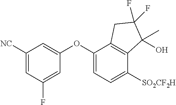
C1(OC2=CC=C([SO2CF2H])C3=C2CC(F)(F)C3(O)C)=CC([NC])=CC(F)=C1
